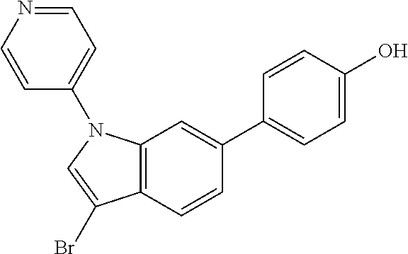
C12=C(N(C3=CC=NC=C3)C=C1Br)C=C(C1=CC=C(O)C=C1)C=C2
